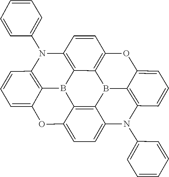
C1=CC(N2C3=C4C5=C(OC6=CC=CC7=C6B5C5=C6C(=CC=C5N7C5=CC=CC=C5)OC5=CC=CC2=C5B64)C=C3)=CC=C1
